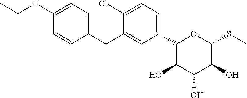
C1(C2=CC=C(Cl)C(CC3=CC=C(OCC)C=C3)=C2)C(O)C(O)C(O)C(SC)O1
